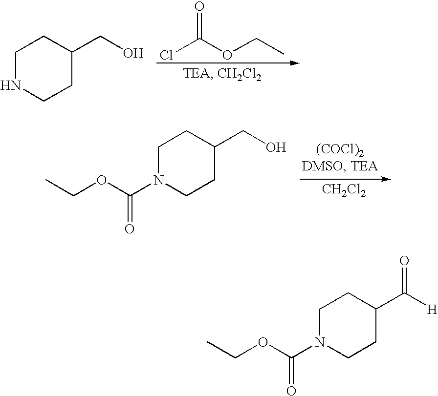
ClC(OCC)=O.C1NCCC(CO)C1.[CH2Cl2].C1N(C(OCC)=O)CCC(CO)C1.C1N(C(OCC)=O)CCC(C([H])=O)C1
